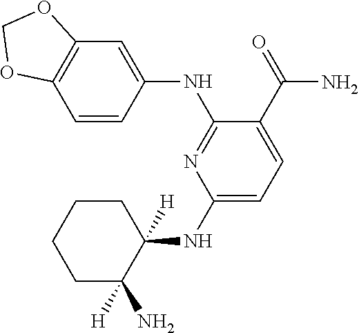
C1(NC2([H])CCCCC2(N)[H])=CC=C(C(=O)N)C(NC2=CC3=C(C=C2)OCO3)=N1
